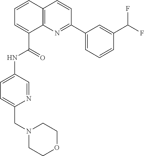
C1=CC2=C(C(C(=O)NC3=CC=C(CN4CCOCC4)N=C3)=C1)N=C(C1=CC=CC(C(F)F)=C1)C=C2
